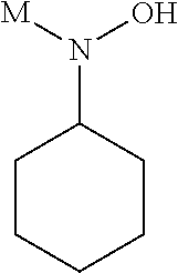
C1CCCCC1N([M])O
